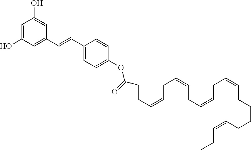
C1=C(O)C=C(C=CC2=CC=C(OC(CCC=CCC=CCC=CCC=CCC=CCC=CCC)=O)C=C2)C=C1O
